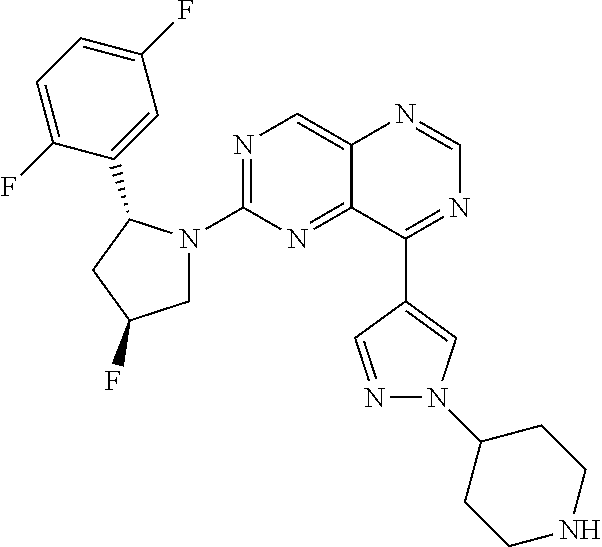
C12=CN=C(N3CC(F)CC3C3=CC(F)=CC=C3F)N=C1C(C1=CN(C3CCNCC3)N=C1)=NC=N2
